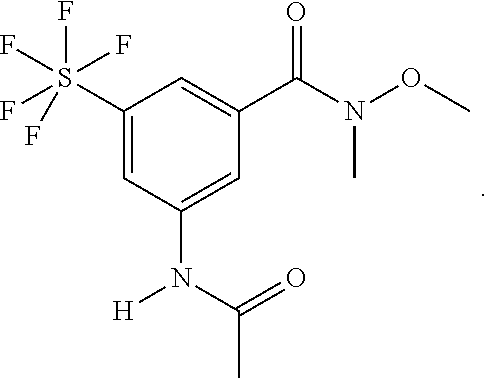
C1(S(F)(F)(F)(F)F)=CC(N([H])C(C)=O)=CC(C(N(OC)C)=O)=C1
